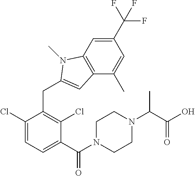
C1(C(N2CCN(C(C(O)=O)C)CC2)=O)=CC=C(Cl)C(CC2=CC3=C(C=C(C(F)(F)F)C=C3C)N2C)=C1Cl
